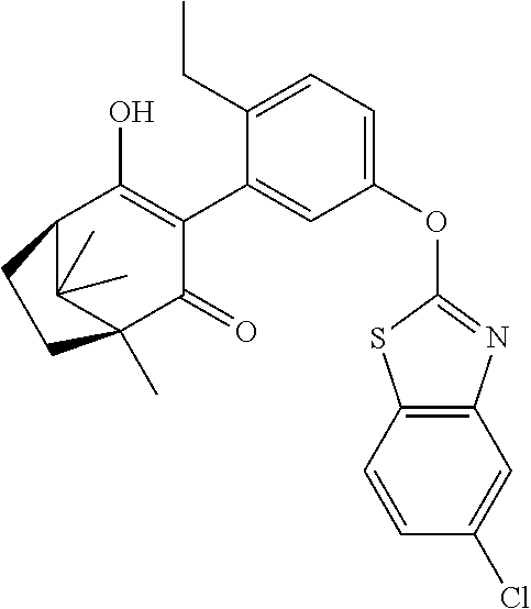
C1(OC2=NC3=C(S2)C=CC(Cl)=C3)=CC=C(CC)C(C2=C(O)C3C(C)(C)C(C)(C2=O)CC3)=C1
